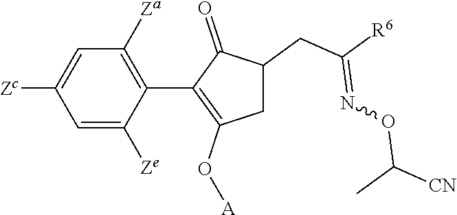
C1=C([Ze])C(C2=C(O[A])CC(CC([R6])=NOC([CN])C)C2=O)=C([Za])C=C1[Zc]
